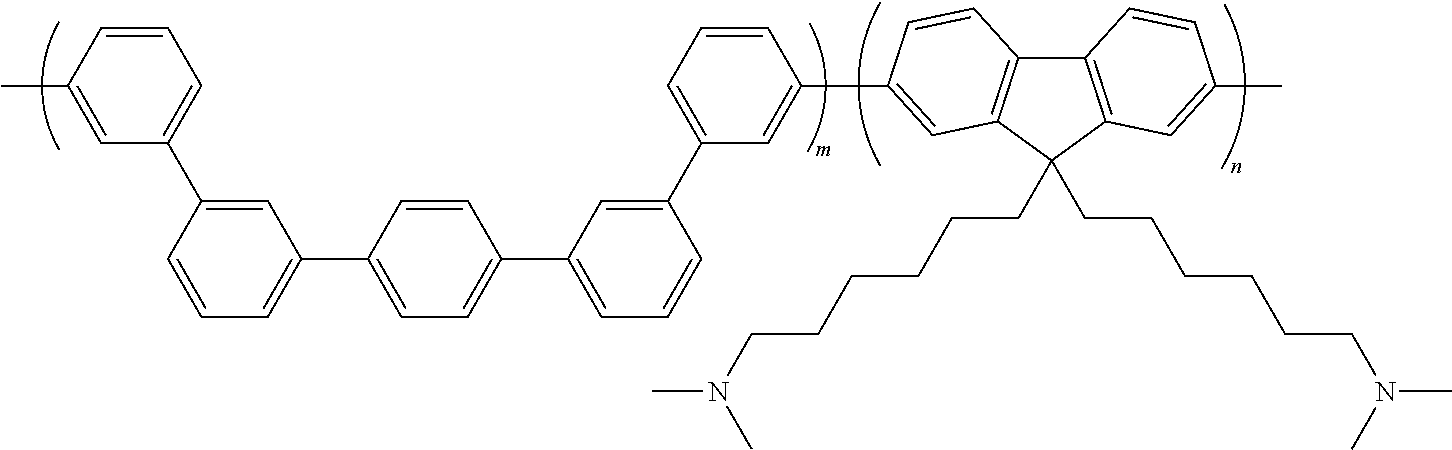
C12=C(C=C(C)C=C1)C(CCCCCCN(C)C)(CCCCCCN(C)C)C1=C2C=CC(C2=CC(C3=CC(C4=CC=C(C5=CC=CC(C6=CC=CC(C)=C6)=C5)C=C4)=CC=C3)=CC=C2)=C1
